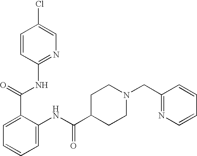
C1=CC(NC(C2=CC=CC=C2NC(C2CCN(CC3=NC=CC=C3)CC2)=O)=O)=NC=C1Cl
